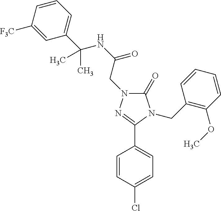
C1(=O)N(CC(NC(C2=CC=CC([F3C])=C2)(C)C)=O)N=C(C2=CC=C(Cl)C=C2)N1CC1=C(OC)C=CC=C1
